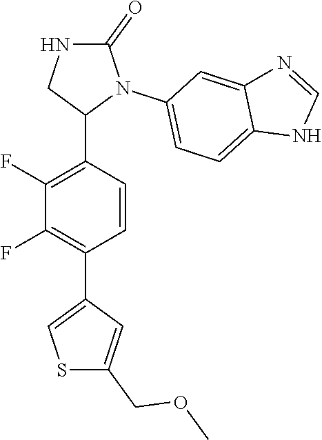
C1(F)=C(C2N(C3=CC=C4C(=C3)N=CN4)C(=O)NC2)C=CC(C2=CSC(COC)=C2)=C1F
